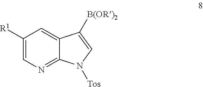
C1([R1])=CN=C2C(=C1)C([B(OR)2])=CN2[Tos]
